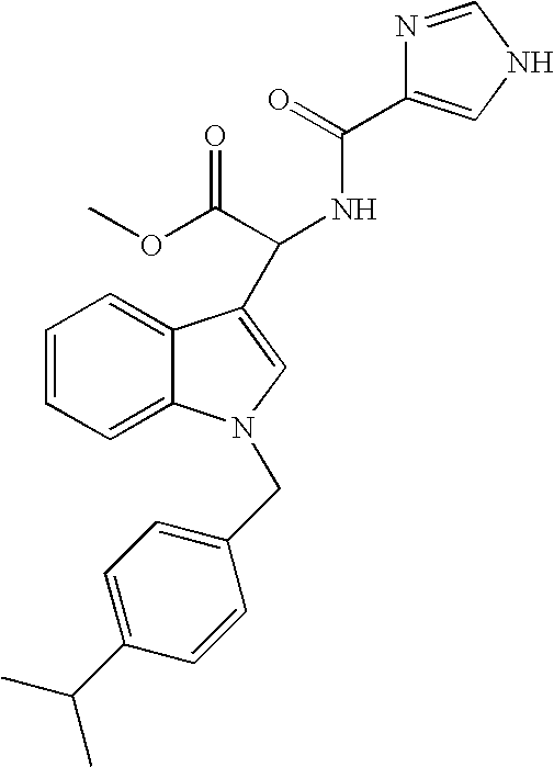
C1=CC=C2C(=C1)N(CC1=CC=C(C(C)C)C=C1)C=C2C(NC(=O)C1=CNC=N1)C(OC)=O
